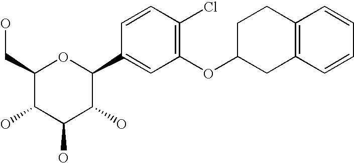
C1(CO)C(O)C(O)C(O)C(C2=CC(OC3CC4=C(CC3)C=CC=C4)=C(Cl)C=C2)O1
